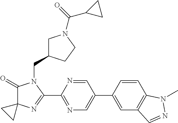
C1(=O)C2(N=C(C3=NC=C(C4=CC5=C(C=C4)N(C)N=C5)C=N3)N1CC1CN(C(=O)C3CC3)CC1)CC2
